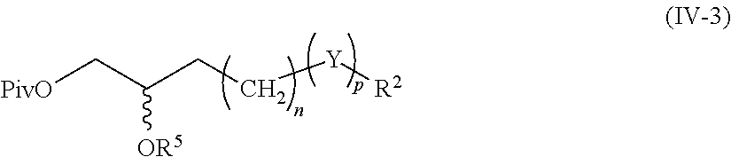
[PivO]CC(CC[Y][R2])[OR5]
